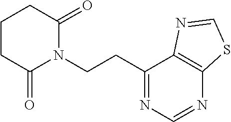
C(CN1C(=O)CCCC1=O)C1=NC=NC2=C1N=CS2
